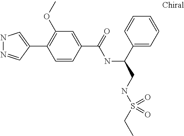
C1(C2=C(OC)C=C(C(=O)NC(C3=CC=CC=C3)CNS(CC)(=O)=O)C=C2)=CNN=C1
